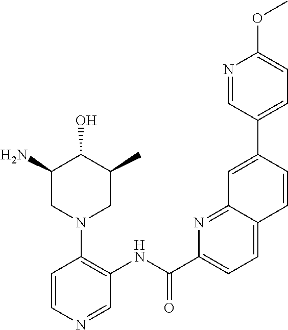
C1(N)CN(C2=C(NC(C3=CC=C4C(=N3)C=C(C3=CC=C(OC)N=C3)C=C4)=O)C=NC=C2)CC(C)C1O
